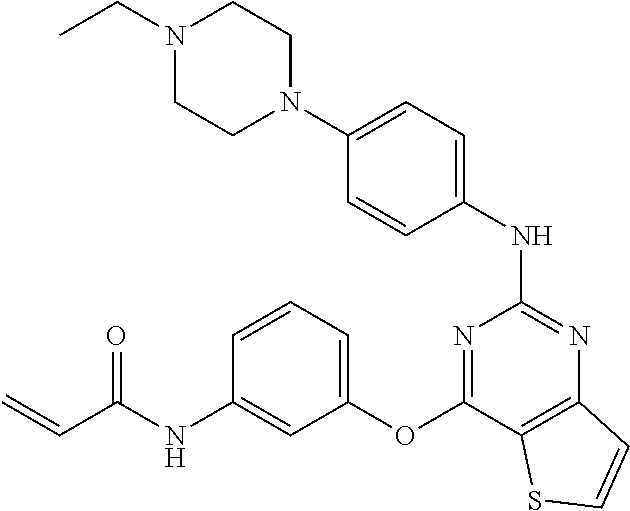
N1(CC)CCN(C2=CC=C(NC3=NC4=C(C(OC5=CC=CC(NC(C=C)=O)=C5)=N3)SC=C4)C=C2)CC1
